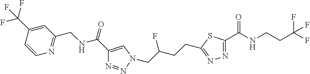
C1(C(=O)NCC2=NC=CC(C(F)(F)F)=C2)=CN(CC(CCC2=NN=C(C(NCCC(F)(F)F)=O)S2)F)N=N1
